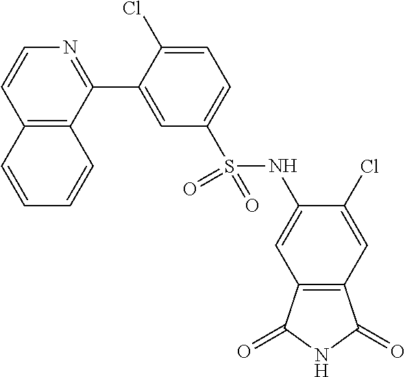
C12=C(C(C3=CC(S(NC4=CC5=C(C=C4Cl)C(=O)NC5=O)(=O)=O)=CC=C3Cl)=NC=C1)C=CC=C2
